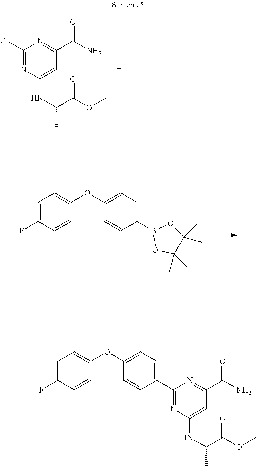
C1(Cl)=NC(NC(C)C(OC)=O)=CC(C(N)=O)=N1.C1=C(F)C=CC(OC2=CC=C(B3OC(C)(C)C(C)(C)O3)C=C2)=C1.C1(C2=CC=C(OC3=CC=C(F)C=C3)C=C2)=NC(NC(C)C(OC)=O)=CC(C(N)=O)=N1
